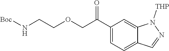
C1(C(COCCN[Boc])=O)=CC=C2C(=C1)N([THP])N=C2
